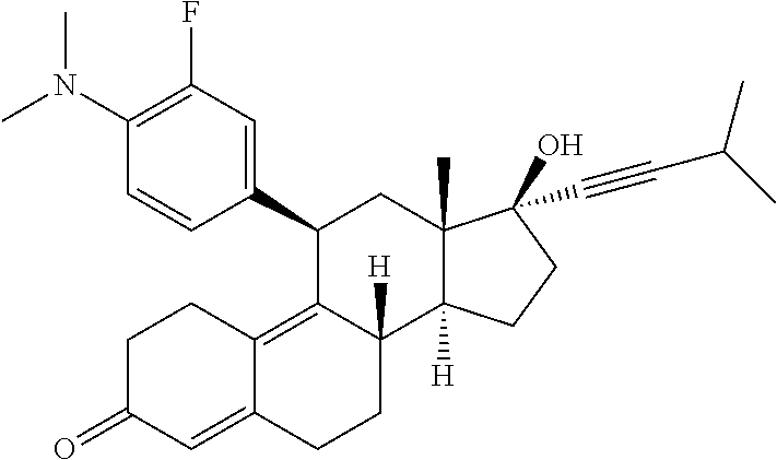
CN(C1=C(F)C=C(C2C3=C4C(=CC(=O)CC4)CCC3([H])C3([H])C(C)(C2)C(O)(C#CC(C)C)CC3)C=C1)C
